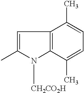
C1=C(C)N([CH2CO2H])C2=C1C(C)=CC=C2C
